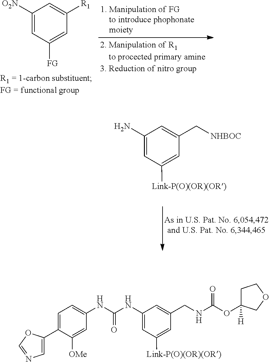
C1([O2N])=CC([FG])=CC([R1])=C1.C1(N)=CC([Link-P(O)(OR)(OR)])=CC(C[NHBOC])=C1.C1=C(C2=CN=CO2)C([OMe])=CC(NC(NC2=CC([Link-P(O)(OR)(OR)])=CC(CNC(OC3([H])CCOC3)=O)=C2)=O)=C1
